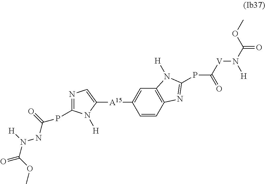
N1=C(PC(=O)NN([H])C(=O)OC)N([H])C([A15]C2=CC3=C(C=C2)N=C(PC(=O)[V]N([H])C(=O)OC)N3[H])=C1
